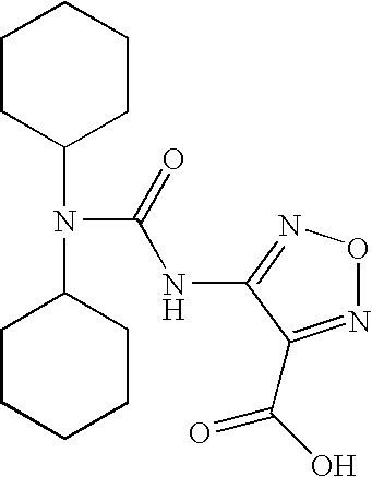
C1CC(N(C2CCCCC2)C(=O)NC2=NON=C2C(O)=O)CCC1
